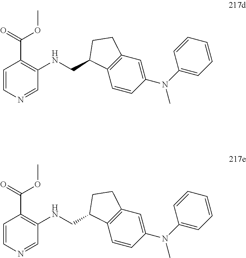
C(NC1=C(C(OC)=O)C=CN=C1)C1C2=C(C=C(N(C3=CC=CC=C3)C)C=C2)CC1.C(NC1=C(C(OC)=O)C=CN=C1)C1C2=C(C=C(N(C3=CC=CC=C3)C)C=C2)CC1
